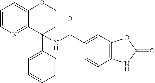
C1=CN=C2C(=C1)OCCC2(NC(C1=CC2=C(C=C1)NC(=O)O2)=O)C1=CC=CC=C1
